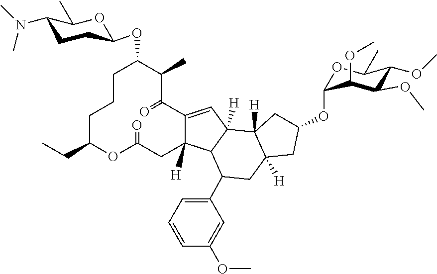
C1C(CC)OC(=O)CC2([H])C(=CC3([H])C2C(C2=CC=CC(OC)=C2)CC2([H])C3([H])CC(OC3OC(C)C(OC)C(OC)C3OC)C2)C(=O)C(C)C(OC2CCC(N(C)C)C(C)O2)CC1
